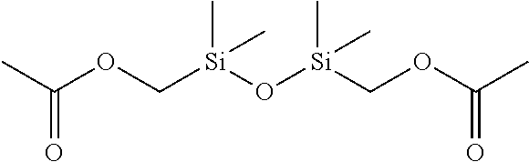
O(C[Si](O[Si](COC(C)=O)(C)C)(C)C)C(C)=O
